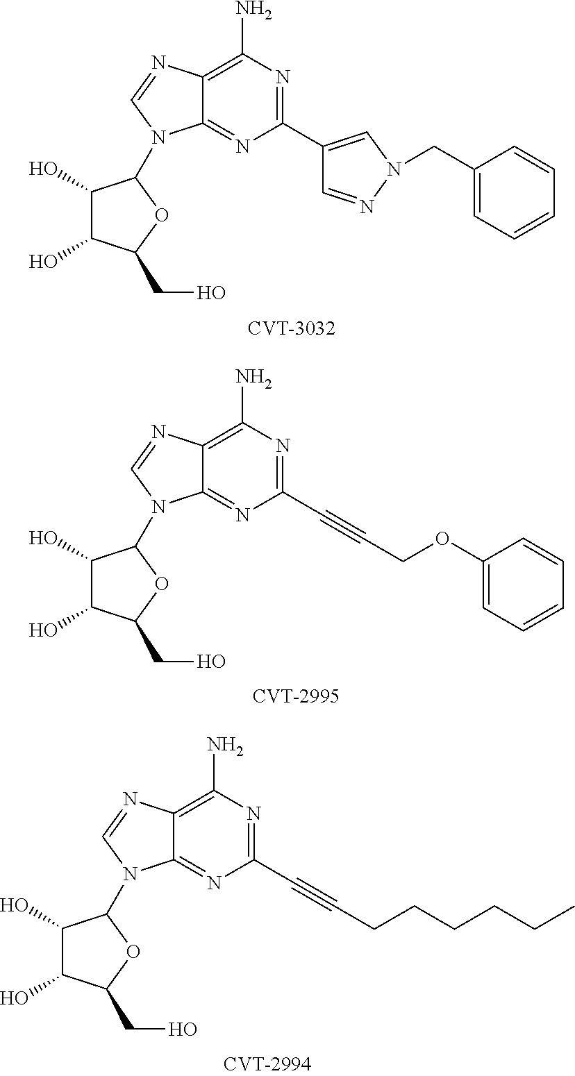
C1(C#CCOC2=CC=CC=C2)=NC(N)=C2C(=N1)N(C1C(O)C(O)C(CO)O1)C=N2.C1(C#CCCCCCC)=NC(N)=C2C(=N1)N(C1C(O)C(O)C(CO)O1)C=N2.C1(C2=CN(CC3=CC=CC=C3)N=C2)=NC(N)=C2C(=N1)N(C1C(O)C(O)C(CO)O1)C=N2
